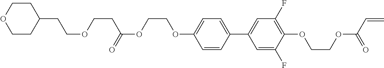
C1=CC(C2=CC(F)=C(OCCOC(C=C)=O)C(F)=C2)=CC=C1OCCOC(=O)CCOCCC1CCOCC1
